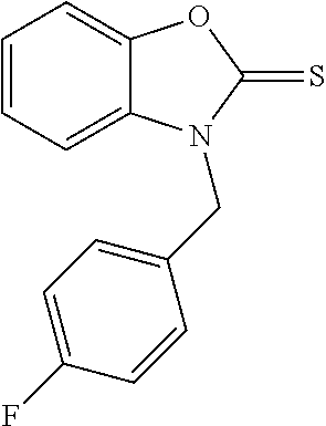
C1=CC=C2C(=C1)OC(=S)N2CC1=CC=C(F)C=C1
